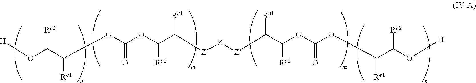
[Z]([Z]C(C(OC(OC(C(O[H])[Re2])[Re1])=O)[Re2])[Re1])[Z]C(C(OC(OC(C(O[H])[Re2])[Re1])=O)[Re2])[Re1]
